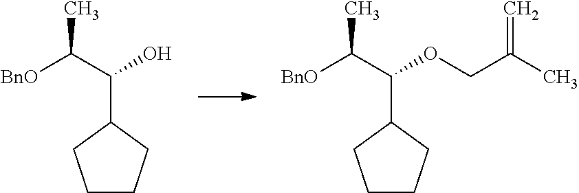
C1(C(C([BnO])C)O)CCCC1.C1(C(C([BnO])C)OCC(C)=C)CCCC1
